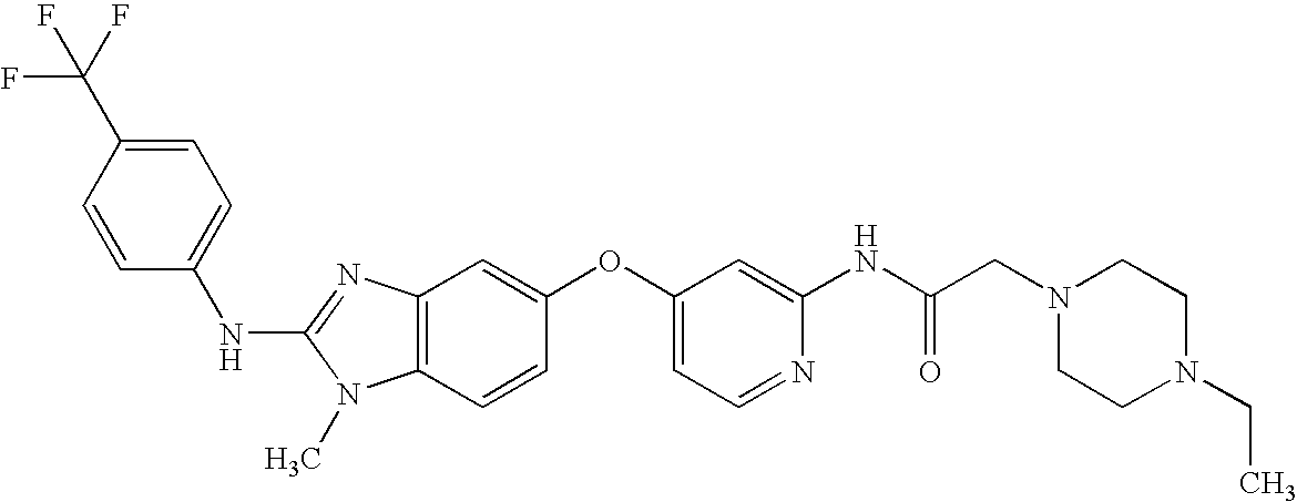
C1=C(C(F)(F)F)C=CC(NC2=NC3=C(N2C)C=CC(OC2=CC=NC(NC(CN4CCN(CC)CC4)=O)=C2)=C3)=C1
